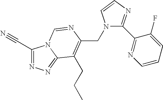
C(C1=C(CCC)C2=NN=C(C#N)N2C=N1)N1C(C2=NC=CC=C2F)=NC=C1
